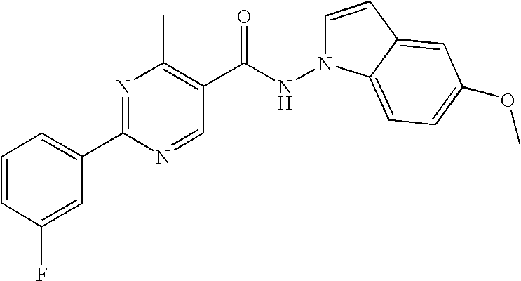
N1(NC(C2=C(C)N=C(C3=CC=CC(F)=C3)N=C2)=O)C=CC2=CC(OC)=CC=C12
